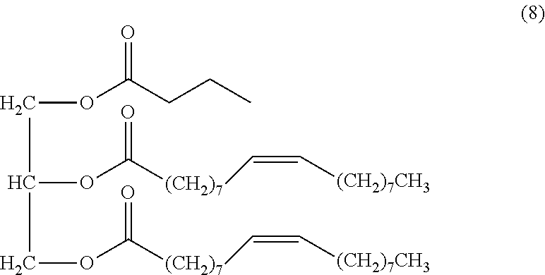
C(OC(CCC)=O)C(COC([(CH2)7]C=C[(CH2)7CH3])=O)OC([(CH2)7]C=C[(CH2)7CH3])=O
